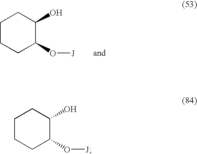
C1CCC(O[J])C(O)C1.C1CCC(O[J])C(O)C1
